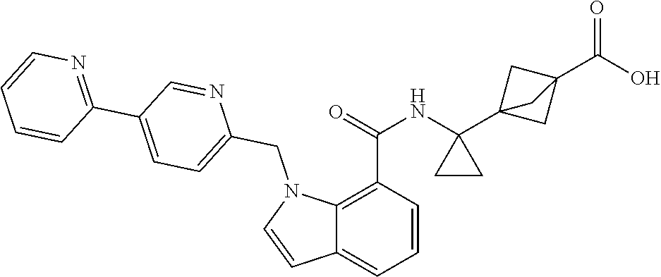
C1=CC(C(=O)NC2(C34CC(C(O)=O)(C3)C4)CC2)=C2C(=C1)C=CN2CC1=CC=C(C2=NC=CC=C2)C=N1
